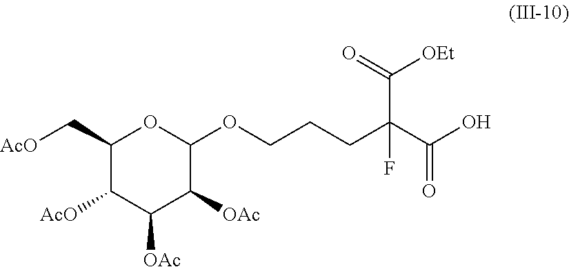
C1(C[AcO])C([AcO])C([OAc])C([OAc])C(OCCCC(C(O)=O)(C(=O)[OEt])F)O1
